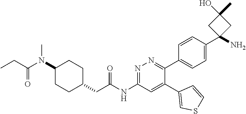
CN(C(CC)=O)C1CCC(CC(=O)NC2=NN=C(C3=CC=C(C4(N)CC(O)(C)C4)C=C3)C(C3=CSC=C3)=C2)CC1
